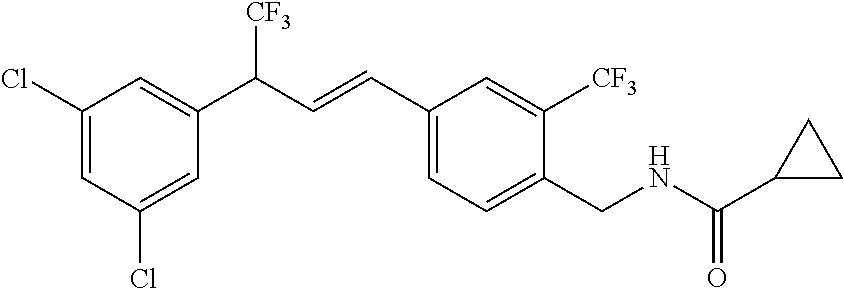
C1(Cl)=CC(Cl)=CC(C(C=CC2=CC=C(CNC(C3CC3)=O)C([CF3])=C2)[CF3])=C1
